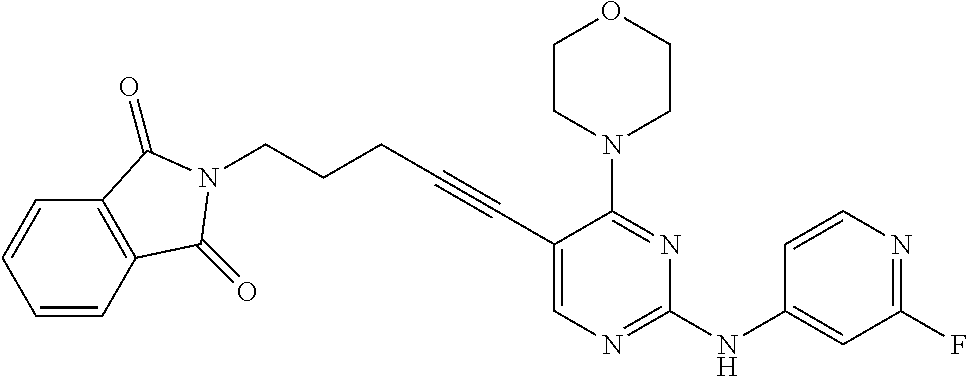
C(#CC1=CN=C(NC2=CC(F)=NC=C2)N=C1N1CCOCC1)CCCN1C(=O)C2=C(C=CC=C2)C1=O
